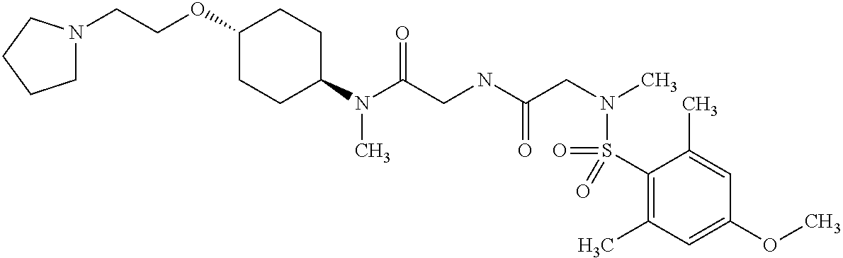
C1(N(C(CNC(CN(C)S(C2=C(C)C=C(OC)C=C2C)(=O)=O)=O)=O)C)CCC(OCCN2CCCC2)CC1
